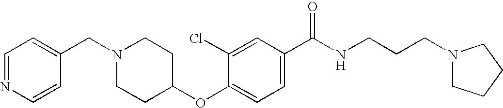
C1(CN2CCC(OC3=CC=C(C(NCCCN4CCCC4)=O)C=C3Cl)CC2)=CC=NC=C1
